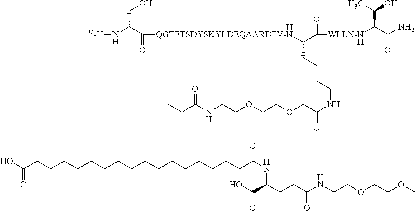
C(C(=O)[WLLN-N]C(C(=O)N)C(C)O)(CCCCNC(COCCOCCNC(CC)=O)=O)[QGTFTSDYSKYLDEQAARDFV-N]C(C(N[H-H])CO)=O.[H].[H].N(C(CCC(C(O)=O)NC(=O)CCCCCCCCCCCCCCCCC(O)=O)=O)CCOCCOC
